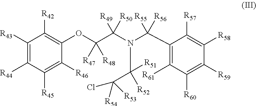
C1([R43])=C([R44])C([R45])=C([R46])C(OC(C(N(C([R52])([R51])C(Cl)([R54])[R53])C(C2=C([R61])C([R60])=C([R59])C([R58])=C2[R57])([R55])[R56])([R49])[R50])([R47])[R48])=C1[R42]
